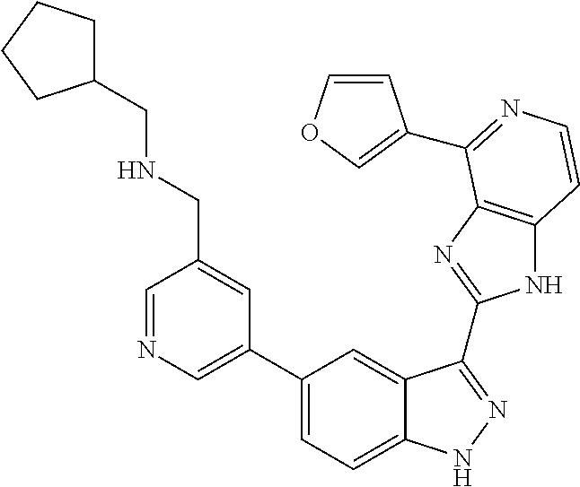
C1(C2=CN=CC(CNCC3CCCC3)=C2)=CC=C2C(=C1)C(C1=NC3=C(N1)C=CN=C3C1=COC=C1)=NN2
